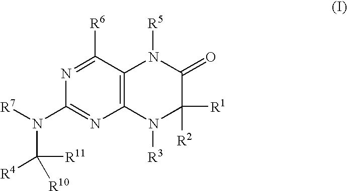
N1=C([R6])C2=C(N=C1N(C([R11])([R10])[R4])[R7])N([R3])C([R1])([R2])C(=O)N2[R5]
